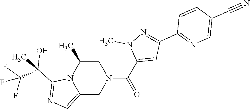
C1(C(C)(C(F)(F)F)O)=NC=C2N1C(C)CN(C(C1=CC(C3=NC=C(C#N)C=C3)=NN1C)=O)C2
